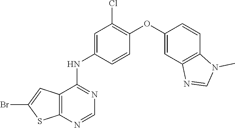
C12=C(C(NC3=CC(Cl)=C(OC4=CC5=C(C=C4)N(C)C=N5)C=C3)=NC=N1)C=C(Br)S2
